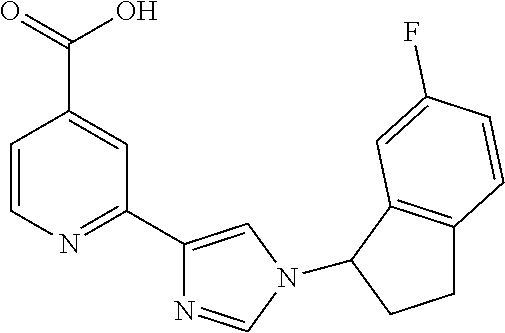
C1=CN=C(C2=CN(C3C4=C(CC3)C=CC(F)=C4)C=N2)C=C1C(O)=O
